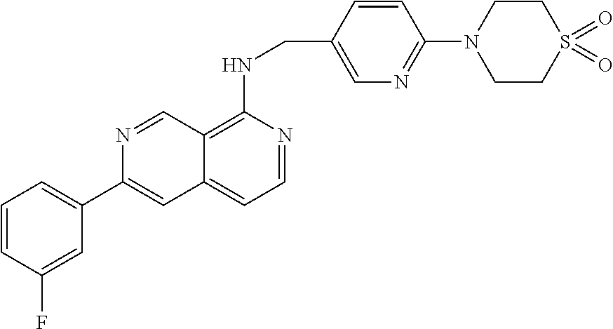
C1=CC(F)=CC(C2=CC3=CC=NC(NCC4=CN=C(N5CCS(=O)(=O)CC5)C=C4)=C3C=N2)=C1
